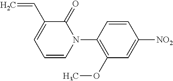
C1=CC(N2C(=O)C(C=C)=CC=C2)=C(OC)C=C1[NO2]
